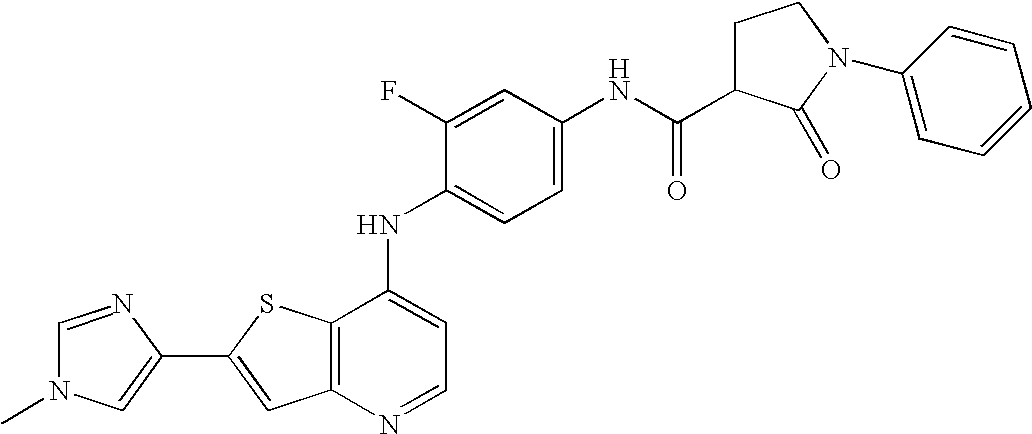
C12=C(SC(C3=CN(C)C=N3)=C1)C(NC1=CC=C(NC(=O)C3CCN(C4=CC=CC=C4)C3=O)C=C1F)=CC=N2
